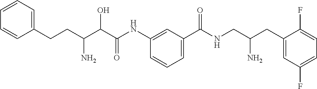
C(C(C(C(NC1=CC(C(NCC(CC2=CC(F)=CC=C2F)N)=O)=CC=C1)=O)O)N)CC1=CC=CC=C1
